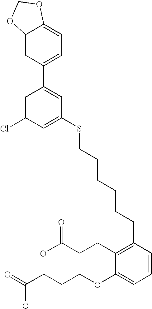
C1=C(Cl)C=C(SCCCCCCC2=C(CCC(O)=O)C(OCCCC(=O)O)=CC=C2)C=C1C1=CC=C2C(=C1)OCO2
